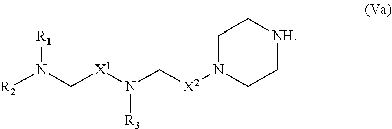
[R2]N(C[X1]N([R3])C[X2]N1CC[NH]CC1)[R1]
